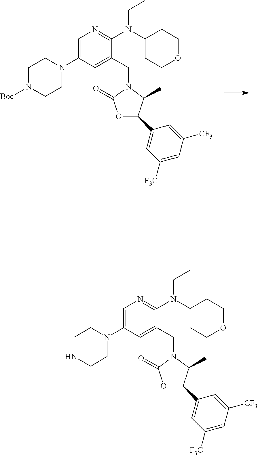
C1=C(N2CCN([Boc])CC2)C=C(CN2C(=O)OC(C3=CC([F3C])=CC([CF3])=C3)C2C)C(N(C2CCOCC2)CC)=N1.C1=C(N2CCNCC2)C=C(CN2C(=O)OC(C3=CC([F3C])=CC([CF3])=C3)C2C)C(N(C2CCOCC2)CC)=N1
